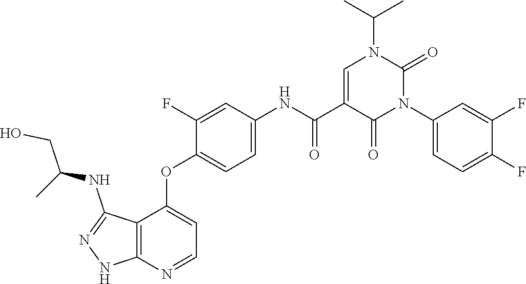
N1=C(NC(CO)C)C2=C(N=CC=C2OC2=CC=C(NC(C3=CN(C(C)C)C(=O)N(C4=CC=C(F)C(F)=C4)C3=O)=O)C=C2F)N1
